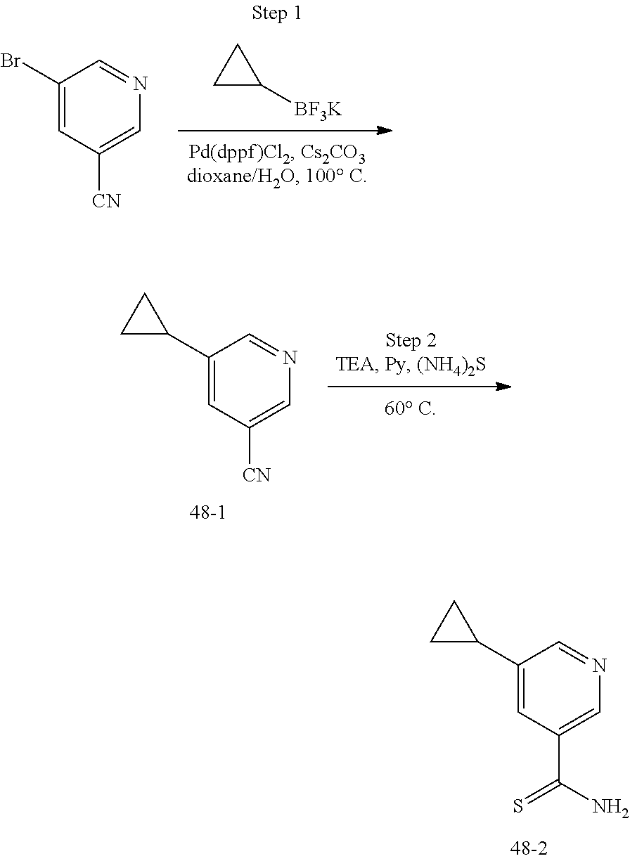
C1=C(C2CC2)C=NC=C1C(N)=S.C1=C(C2CC2)C=NC=C1[CN].C1=C(Br)C=NC=C1[CN].[BF3K]C1CC1
